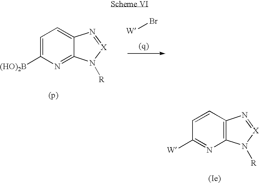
C1=CC2=C(N=C1[W])N([R])[X]=N2.C1=C([(HO)2B])N=C2C(=C1)N=[X]N2[R].[W]Br
